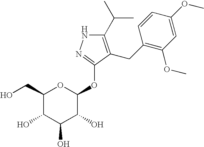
C1(C(C)C)=C(CC2=C(OC)C=C(OC)C=C2)C(OC2OC(CO)C(O)C(O)C2O)=NN1
